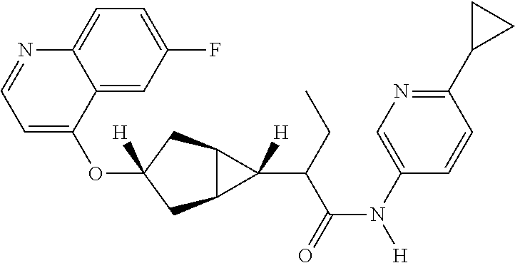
O(C1([H])CC2C(C1)C2(C(C(N([H])C1=CN=C(C2CC2)C=C1)=O)CC)[H])C1=CC=NC2=CC=C(F)C=C12
